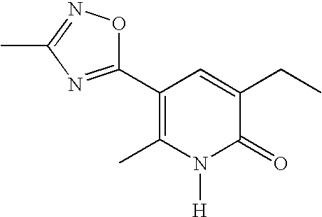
C1(C2=NC(C)=NO2)=C(C)N([H])C(=O)C(CC)=C1
